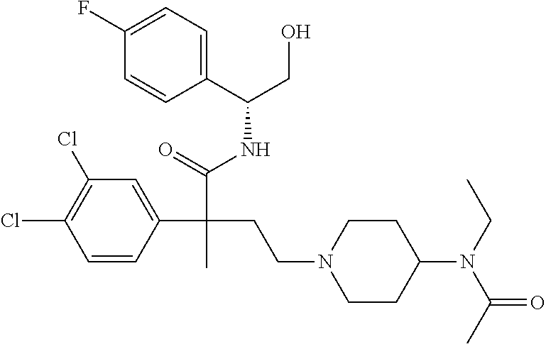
C1=CC(C(C(=O)NC(CO)C2=CC=C(F)C=C2)(CCN2CCC(N(C(C)=O)CC)CC2)C)=CC(Cl)=C1Cl
